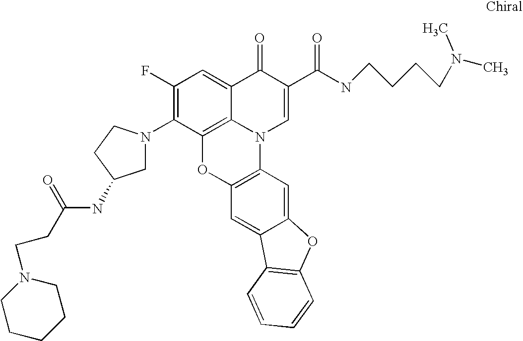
C1(F)=C(N2CC(NC(CCN3CCCCC3)=O)CC2)C2=C3C(=C1)C(=O)C(C(NCCCCN(C)C)=O)=CN3C1=C(O2)C=C2C(=C1)OC1=C2C=CC=C1
